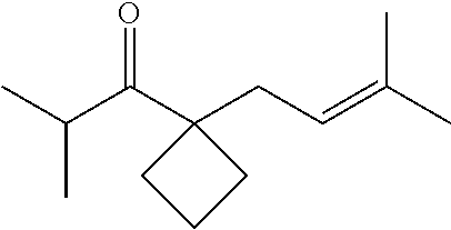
C(C1(CC=C(C)C)CCC1)(C(C)C)=O
